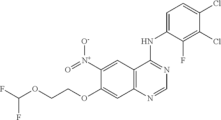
C12=C(N=CN=C1NC1=CC=C(Cl)C(Cl)=C1F)C=C(OCCOC(F)F)C([N+](=O)[O-])=C2
